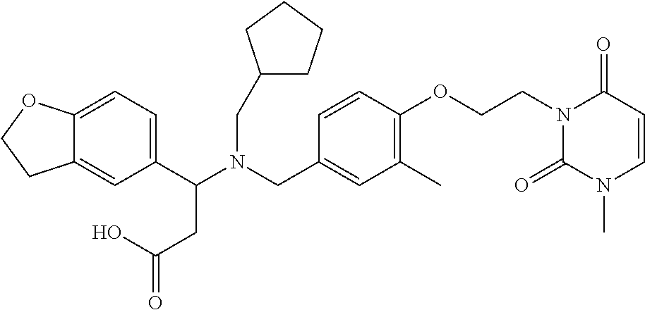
C1(C(N(CC2=CC(C)=C(OCCN3C(=O)N(C)C=CC3=O)C=C2)CC2CCCC2)CC(=O)O)=CC=C2C(=C1)CCO2
